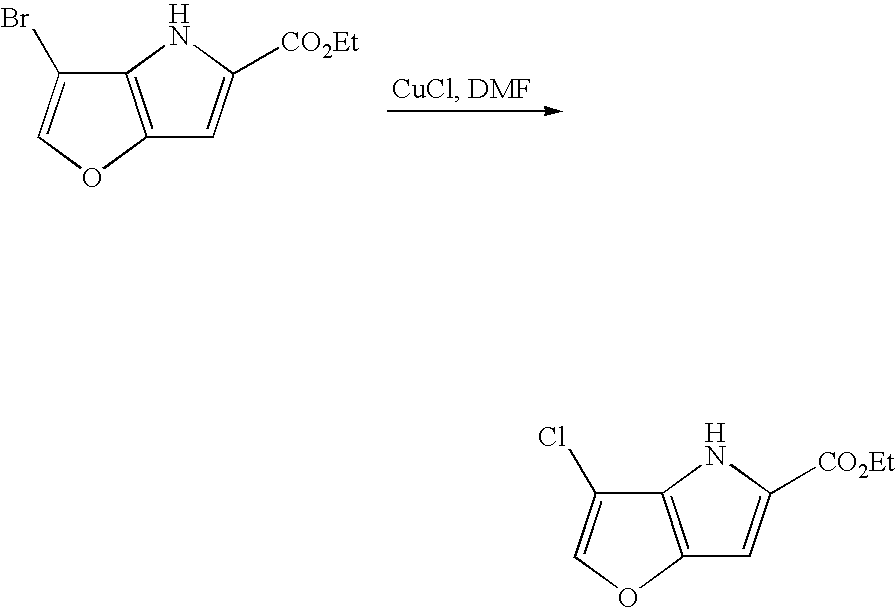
C12=C(OC=C1Br)C=C([CO2Et])N2.C12=C(OC=C1Cl)C=C([CO2Et])N2
